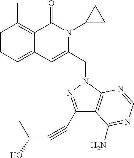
C1=CC=C2C(=C1C)C(=O)N(C1CC1)C(CN1C3=C(C(C#CC(O)C)=N1)C(N)=NC=N3)=C2
